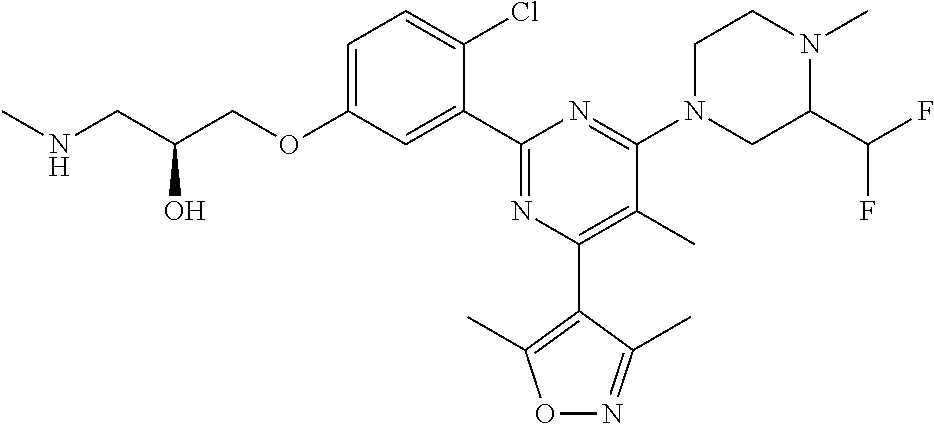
C1=C(OCC(CNC)O)C=C(C2=NC(C3=C(C)ON=C3C)=C(C)C(N3CC(C(F)F)N(C)CC3)=N2)C(Cl)=C1
